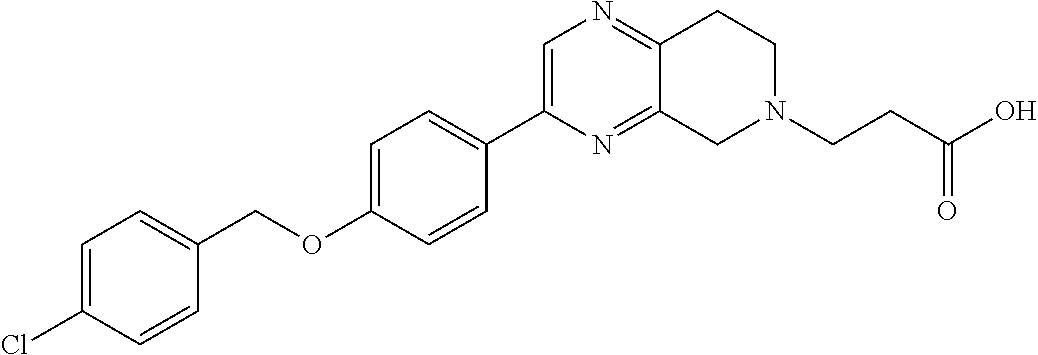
C1=C(Cl)C=CC(COC2=CC=C(C3=CN=C4C(=N3)CN(CCC(=O)O)CC4)C=C2)=C1
